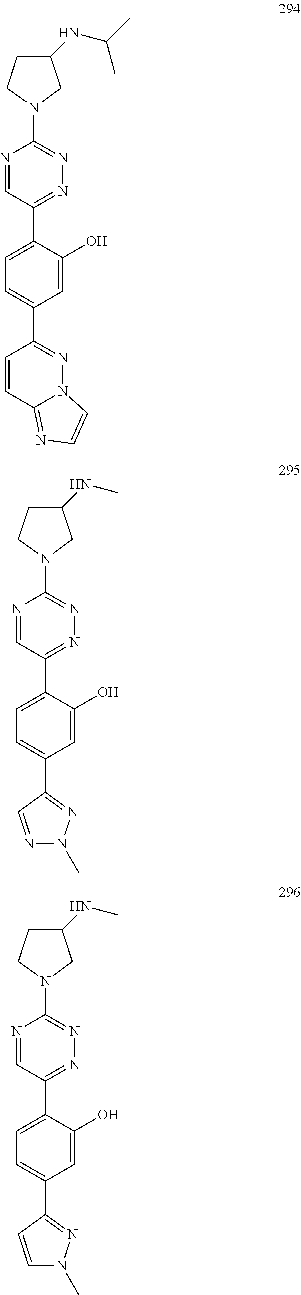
N1=C(C2=CC=C(C3=NN4C(=NC=C4)C=C3)C=C2O)C=NC(N2CC(NC(C)C)CC2)=N1.N1=C(C2=CC=C(C3=NN(C)N=C3)C=C2O)C=NC(N2CC(NC)CC2)=N1.N1=C(C2=CC=C(C3=NN(C)C=C3)C=C2O)C=NC(N2CC(NC)CC2)=N1
